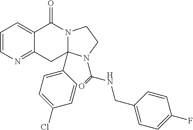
C1=CN=C2C(=C1)C(=O)N1C(C3=CC=C(Cl)C=C3)(C2)N(C(=O)NCC2=CC=C(F)C=C2)CC1
